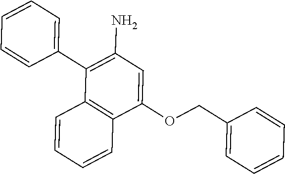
C1=CC=C(C2=C(N)C=C(OCC3=CC=CC=C3)C3=C2C=CC=C3)C=C1
